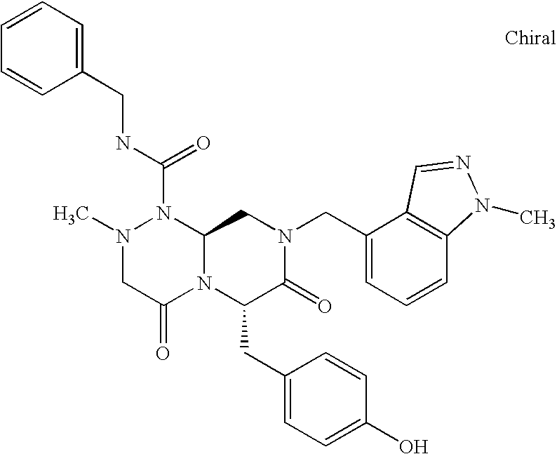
N(C(N1N(C)CC(=O)N2C1CN(CC1=CC=CC3=C1C=NN3C)C(=O)C2CC1=CC=C(O)C=C1)=O)CC1=CC=CC=C1
